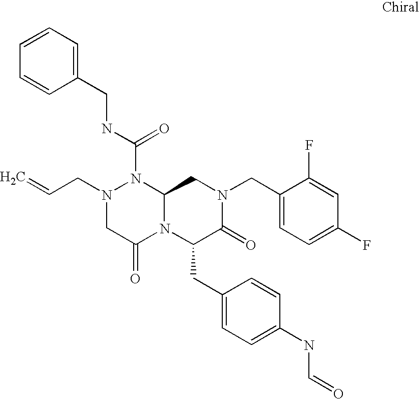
C1=CC=C(CNC(N2N(CC=C)CC(=O)N3C2CN(CC2=CC=C(F)C=C2F)C(=O)C3CC2=CC=C(NC=O)C=C2)=O)C=C1
